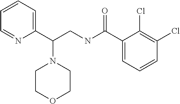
C1(C(CNC(C2=CC=CC(Cl)=C2Cl)=O)N2CCOCC2)=CC=CC=N1
